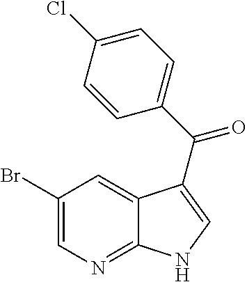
C1(Br)=CN=C2C(=C1)C(C(C1=CC=C(Cl)C=C1)=O)=CN2
